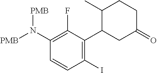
C1(I)=C(C2CC(=O)CCC2C)C(F)=C(N([PMB])[PMB])C=C1
